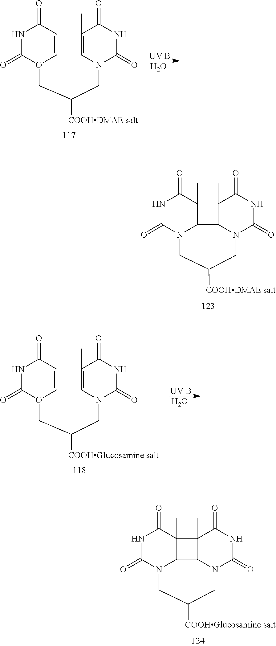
N1C(=O)N2C3C(C)(C1=O)C1(C)C(=O)NC(=O)N(CC([COOHDMAE salt])C2)C31.N1C(=O)N2C3C(C)(C1=O)C1(C)C(=O)NC(=O)N(CC([COOHGlucosamine salt])C2)C31.O.[UV B].N1C(=O)O(CC(CN2C(=O)NC(=O)C(C)=C2)[COOHDMAE salt])C=C(C)C1=O.O.[UV B].N1C(=O)O(CC(CN2C(=O)NC(=O)C(C)=C2)[COOHGlucosamine salt])C=C(C)C1=O
